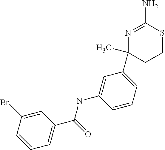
C1=C(Br)C=CC=C1C(=O)NC1=CC(C2(C)CCSC(N)=N2)=CC=C1
